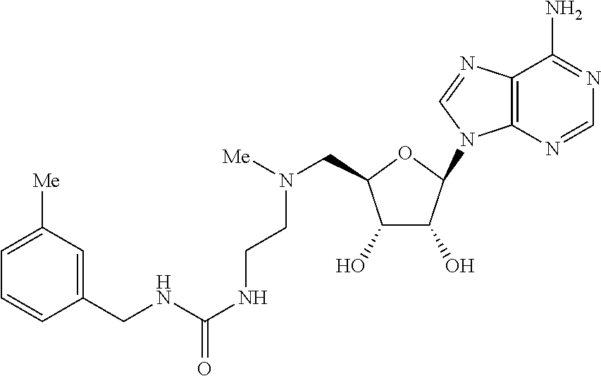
C12=C(N=CN1C1C(O)C(O)C(CN([Me])CCNC(NCC3=CC([Me])=CC=C3)=O)O1)C(N)=NC=N2
